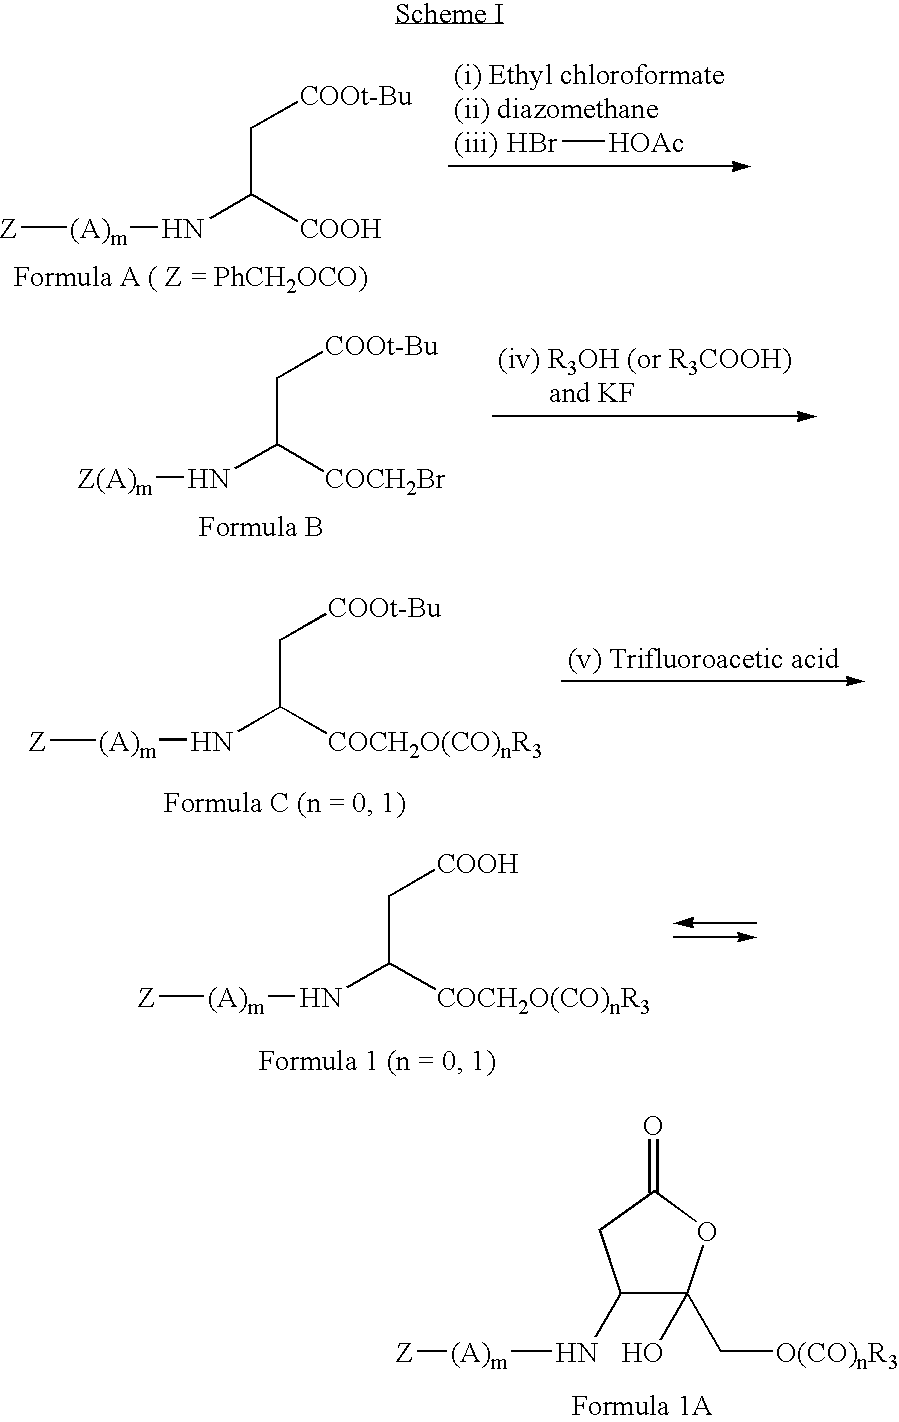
[Z][(A)m]NC([COOH])C[COOt-Bu].Br[HOAc].[Z(A)m]NC([COCH2Br])C[COOt-Bu].[(A)m](NC([COCH2O(CO)nR3])C[COOt-Bu])[Z].[(A)m](NC([COCH2O(CO)nR3])C[COOH])[Z].C1(N[(A)m][Z])C(C[O(CO)nR3])(O)OC(=O)C1
